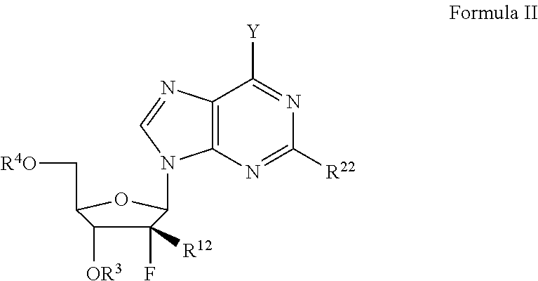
C1(F)([R12])C([OR3])C(C[R4O])OC1N1C2=C(C([Y])=NC([R22])=N2)N=C1
